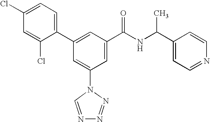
C1(C2=CC(C(NC(C3=CC=NC=C3)C)=O)=CC(N3C=NN=N3)=C2)=CC=C(Cl)C=C1Cl
